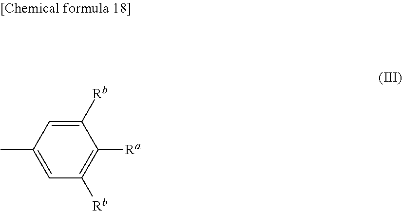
C1([Rb])=CC(C)=CC([Rb])=C1[Ra]
